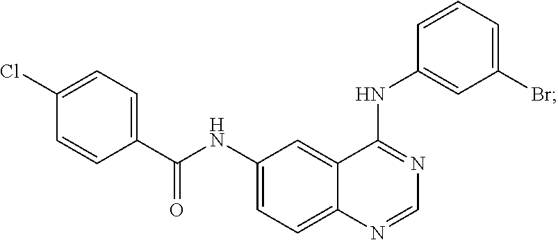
C1(Cl)=CC=C(C(=O)NC2=CC=C3C(=C2)C(NC2=CC(Br)=CC=C2)=NC=N3)C=C1
